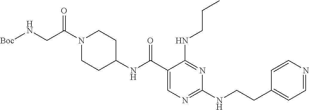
C1(C(NC2CCN(C(CN[Boc])=O)CC2)=O)=CN=C(NCCC2=CC=NC=C2)N=C1NCCC
